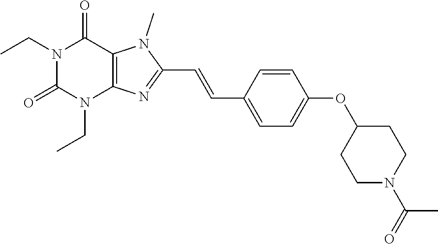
N1(CC)C(=O)N(CC)C2=C(C1=O)N(C)C(C=CC1=CC=C(OC3CCN(C(=O)C)CC3)C=C1)=N2
